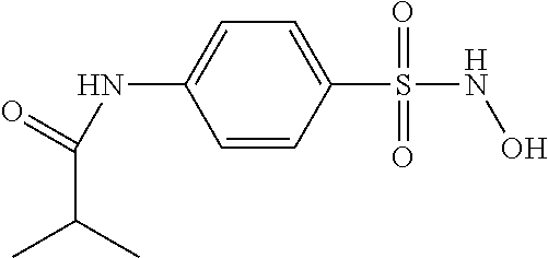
C1(S(NO)(=O)=O)=CC=C(NC(C(C)C)=O)C=C1
